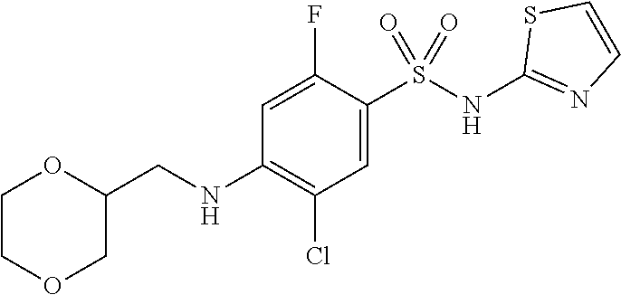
C1=C(F)C(S(NC2=NC=CS2)(=O)=O)=CC(Cl)=C1NCC1OCCOC1
